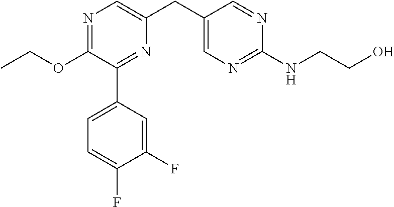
C1(OCC)=NC=C(CC2=CN=C(NCCO)N=C2)N=C1C1=CC=C(F)C(F)=C1
